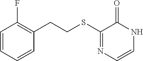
C1=CC=CC(CCSC2=NC=CNC2=O)=C1F
